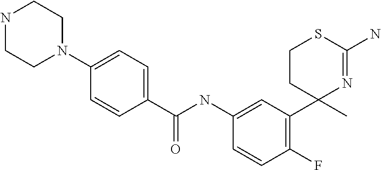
C1(C(NC2=CC(C3(C)N=C(N)SCC3)=C(F)C=C2)=O)=CC=C(N2CCNCC2)C=C1
